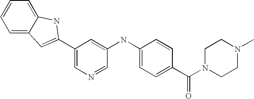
C1=C2C(=CC=C1)NC(C1=CN=CC(NC3=CC=C(C(N4CCN(C)CC4)=O)C=C3)=C1)=C2
